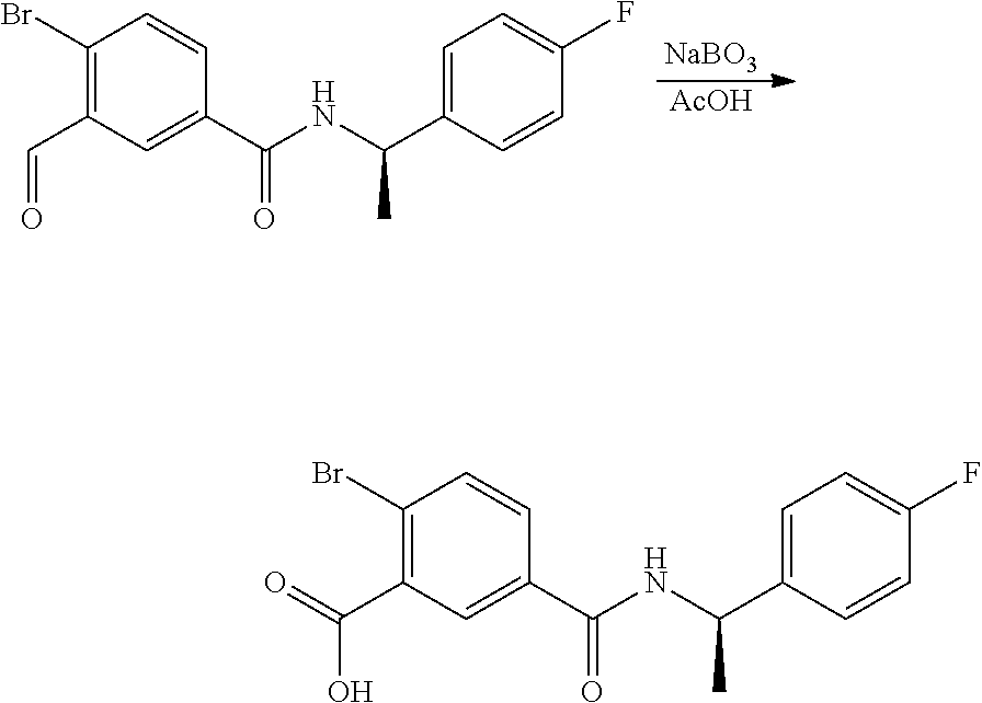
C1(Br)=C(C=O)C=C(C(NC(C)C2=CC=C(F)C=C2)=O)C=C1.[NaBO3].[AcOH].C1(Br)=C(C(O)=O)C=C(C(NC(C)C2=CC=C(F)C=C2)=O)C=C1
